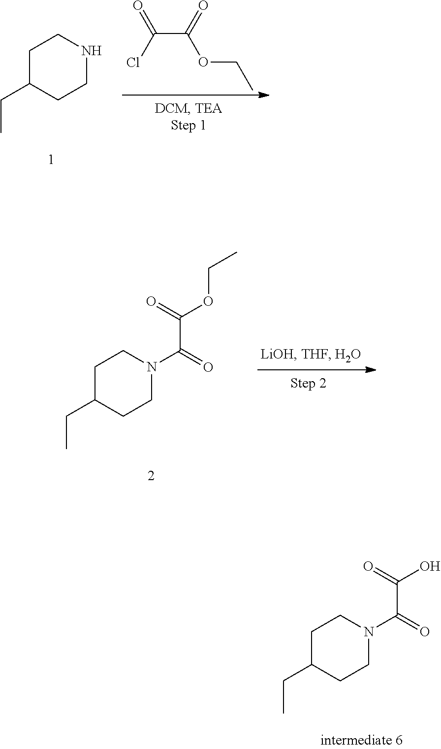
C1C(CC)CCNC1.C(C(=O)OCC)(Cl)=O.C1C(CC)CCN(C(=O)C(=O)OCC)C1.C1C(CC)CCN(C(=O)C(=O)O)C1
